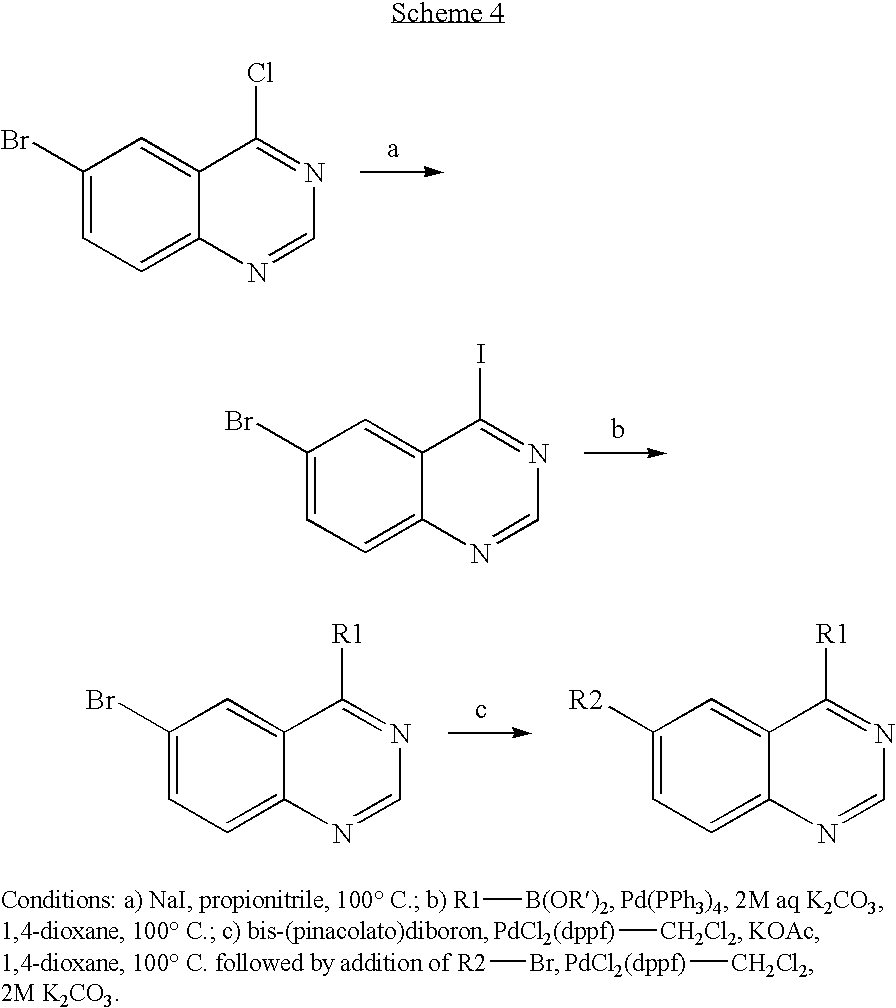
C1(Br)=CC=C2C(=C1)C(Cl)=NC=N2.C1(Br)=CC=C2C(=C1)C(I)=NC=N2.C1(Br)=CC=C2C(=C1)C([R1])=NC=N2.C1([R2])=CC=C2C(=C1)C([R1])=NC=N2.[R1][B(OR)2].[PdCl2(dppf)][CH2Cl2].[KOAc].[R2]Br.[PdCl2(dppf)][CH2Cl2]
